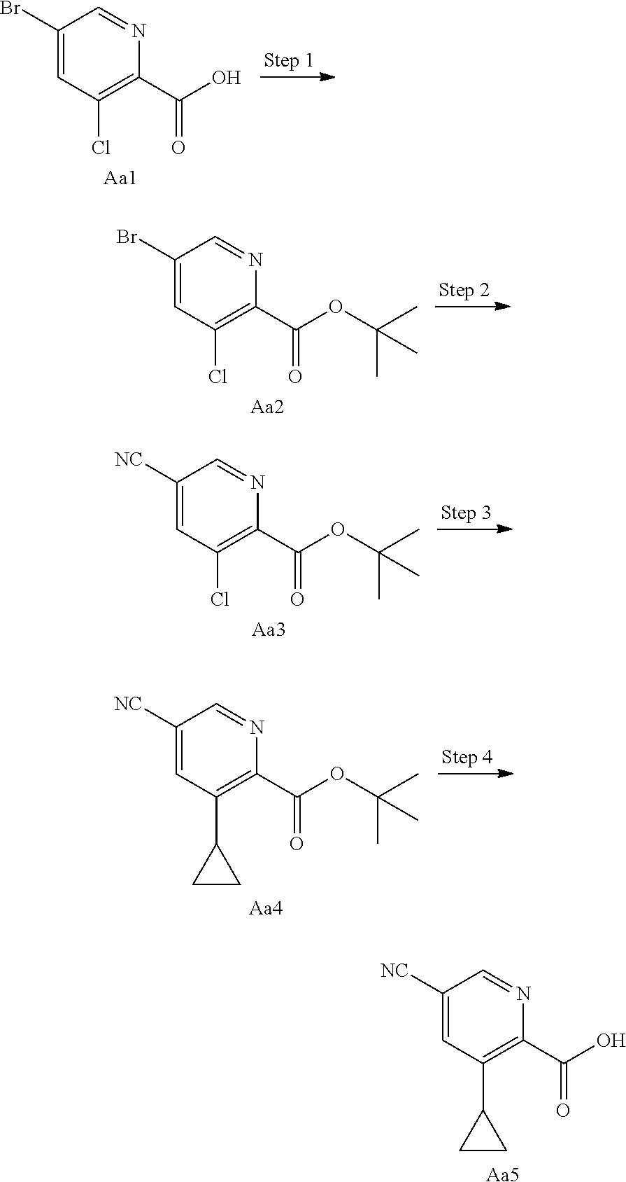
C1([NC])=CC(C2CC2)=C(C(O)=O)N=C1.[Aa5].C1(Br)=CC(Cl)=C(C(O)=O)N=C1.[Aa1].C1(Br)=CC(Cl)=C(C(OC(C)(C)C)=O)N=C1.[Aa2].C1([NC])=CC(Cl)=C(C(OC(C)(C)C)=O)N=C1.[Aa3].C1([NC])=CC(C2CC2)=C(C(OC(C)(C)C)=O)N=C1.[Aa4]
